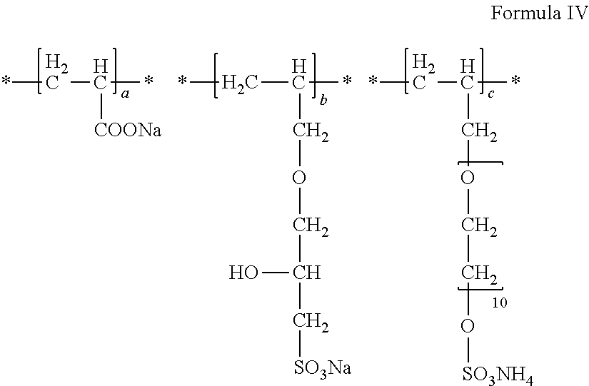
C(C([COONa])*)*.C(C(COCC(C[SO3Na])O)*)*.C(C(COCCO[SO3NH4])*)*
